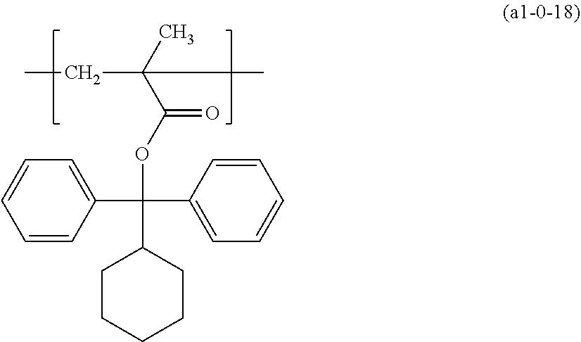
CC(C(OC(C1=CC=CC=C1)(C1=CC=CC=C1)C1CCCCC1)=O)(C)CC
